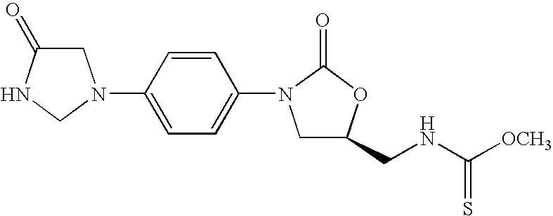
C1C(=O)NCN1C1=CC=C(N2CC(CNC([OCH3])=S)OC2=O)C=C1
